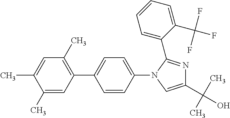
C1(C)=CC(C2=CC=C(N3C=C(C(C)(C)O)N=C3C3=CC=CC=C3C(F)(F)F)C=C2)=C(C)C=C1C
